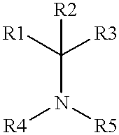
[R1]C(N([R4])[R5])([R2])[R3]
